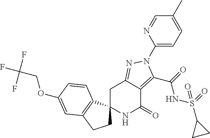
C1C2=NN(C3=CC=C(C)C=N3)C(C(=O)NS(C3CC3)(=O)=O)=C2C(=O)NC12CCC1=C2C=CC(OCC(F)(F)F)=C1
